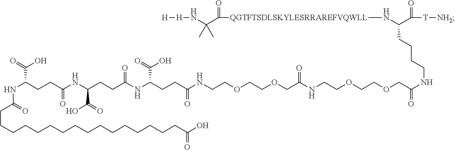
[H][H]NC(C([QGTFTSDLSKYLESRRAREFVQWLL]NC(C([T][NH2])=O)CCCCNC(COCCOCCNC(COCCOCCNC(CCC(NC(CCC(C(=O)O)NC(=O)CCC(C(O)=O)NC(=O)CCCCCCCCCCCCCCCCC(O)=O)=O)C(O)=O)=O)=O)=O)=O)(C)C
